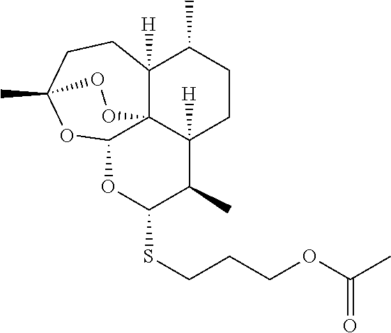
C12([H])C34C([H])(CCC1C)C(C)C(SCCCOC(C)=O)OC3OC(C)(CC2)OO4
